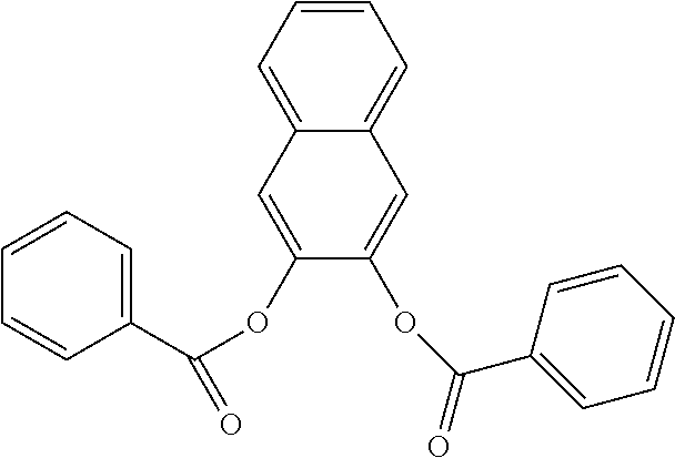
C12=CC=CC=C1C=C(OC(C1=CC=CC=C1)=O)C(OC(C1=CC=CC=C1)=O)=C2
